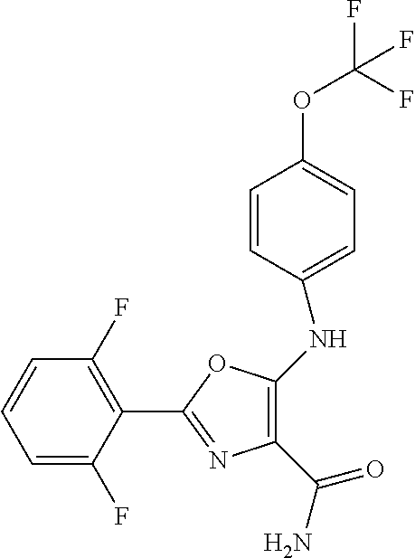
C1(C(N)=O)=C(NC2=CC=C(OC(F)(F)F)C=C2)OC(C2=C(F)C=CC=C2F)=N1
